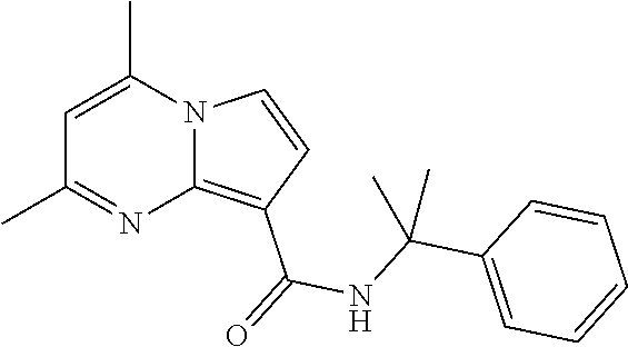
C1=C(C)N2C(=C(C(=O)NC(C3=CC=CC=C3)(C)C)C=C2)N=C1C
